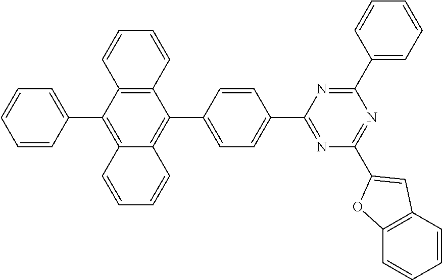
C1=C(C2=C3C(=C(C4=CC=CC=C4)C4=C2C=CC=C4)C=CC=C3)C=CC(C2=NC(C3=CC4=C(O3)C=CC=C4)=NC(C3=CC=CC=C3)=N2)=C1
